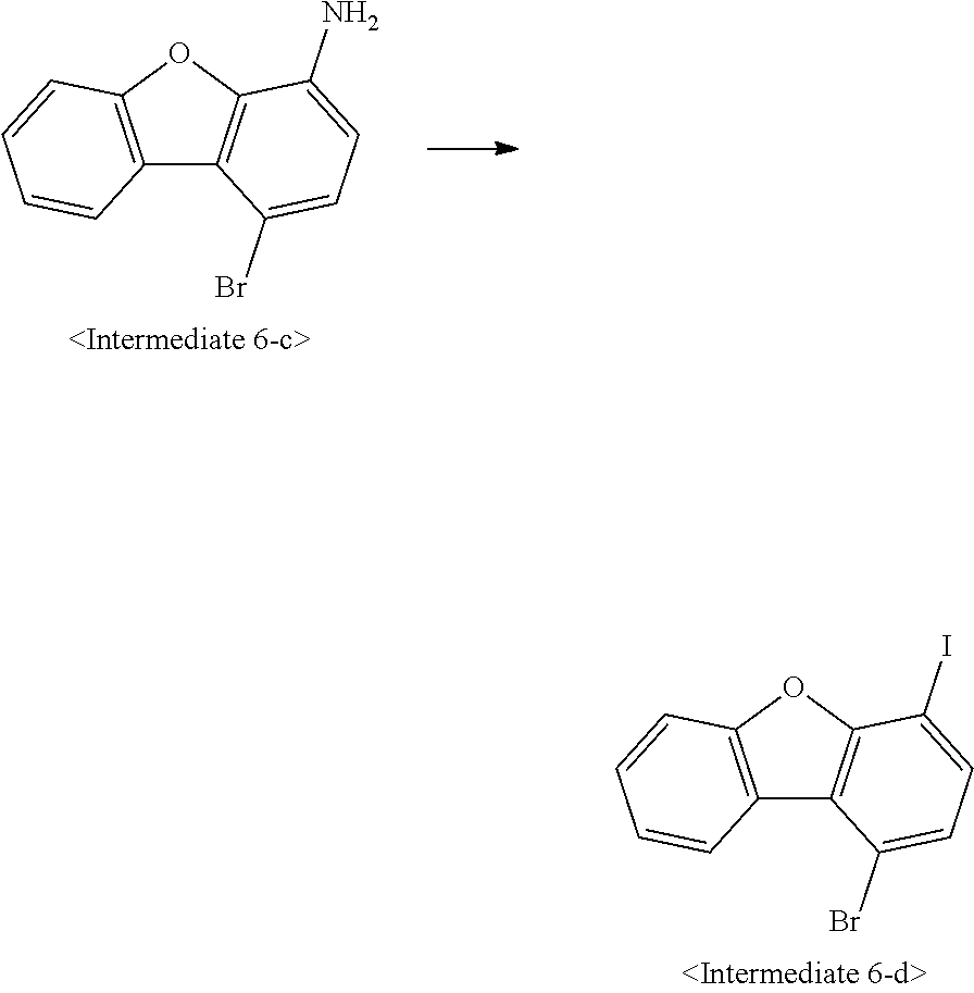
C12=C(OC3=C1C(Br)=CC=C3N)C=CC=C2.C12=C(OC3=C1C(Br)=CC=C3I)C=CC=C2
